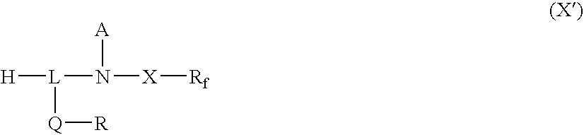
[H][L](N([A])[X][Rf])[Q][R]
